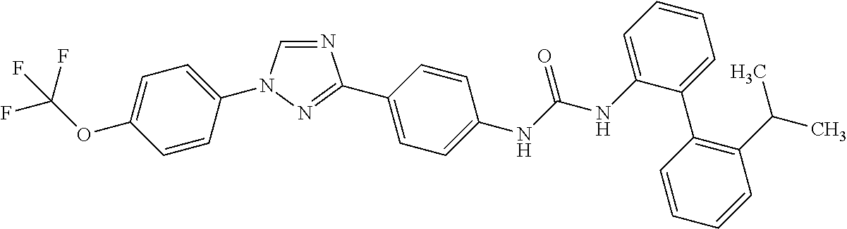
C1=C(N2C=NC(C3=CC=C(NC(NC4=CC=CC=C4C4=C(C(C)C)C=CC=C4)=O)C=C3)=N2)C=CC(OC(F)(F)F)=C1
